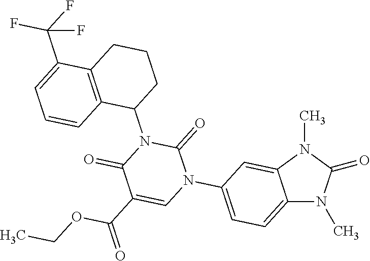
C12=CC=C(N3C=C(C(=O)OCC)C(=O)N(C4CCCC5=C4C=CC=C5C(F)(F)F)C3=O)C=C1N(C)C(=O)N2C
